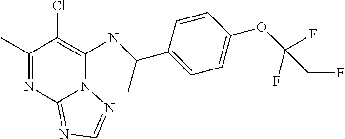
C1(C)=NC2=NC=NN2C(NC(C2=CC=C(OC(CF)(F)F)C=C2)C)=C1Cl
